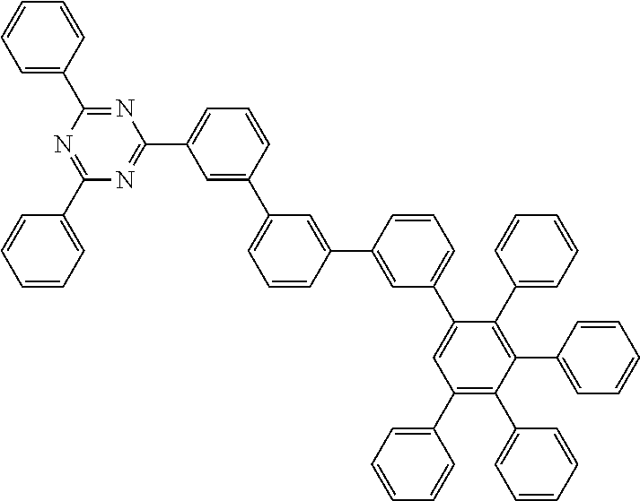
C1=CC=C(C2=NC(C3=CC=CC(C4=CC=CC(C5=CC(C6=CC(C7=CC=CC=C7)=C(C7=CC=CC=C7)C(C7=CC=CC=C7)=C6C6=CC=CC=C6)=CC=C5)=C4)=C3)=NC(C3=CC=CC=C3)=N2)C=C1
